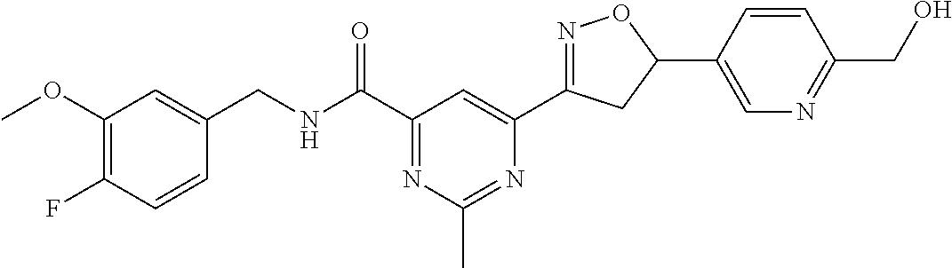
C1=CC(F)=C(OC)C=C1CNC(C1=NC(C)=NC(C2=NOC(C3=CN=C(CO)C=C3)C2)=C1)=O
